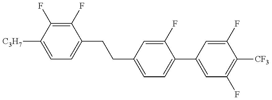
C1=C([C3H7])C(F)=C(F)C(CCC2=CC=C(C3=CC(F)=C([CF3])C(F)=C3)C(F)=C2)=C1
